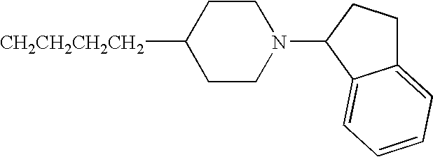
[CH2CH2CH2CH2]C1CCN(C2C3=CC=CC=C3CC2)CC1
